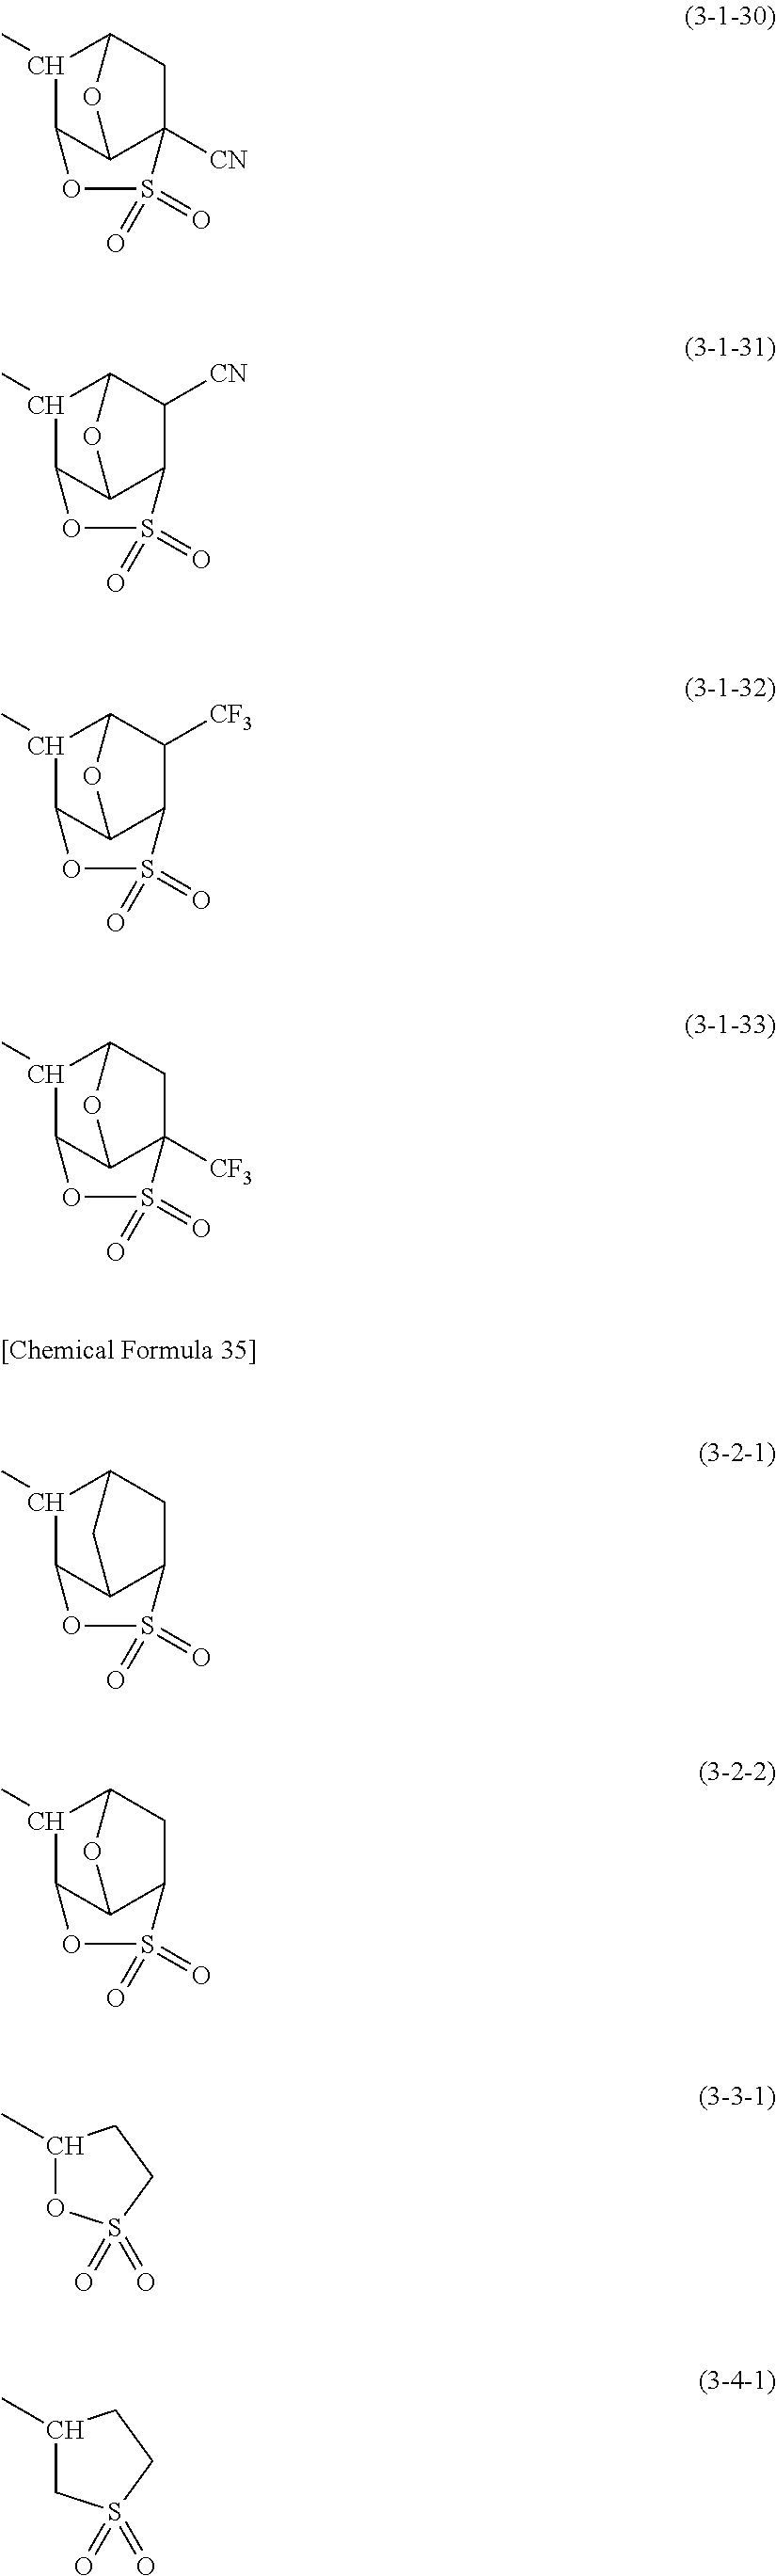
C12([CN])C3C(C(C)C(C1)O3)OS2(=O)=O.C12C3C(C(C)C(C1[CN])O3)OS2(=O)=O.C12C3C(C(C)C(C1[CF3])O3)OS2(=O)=O.C12([CF3])C3C(C(C)C(C1)O3)OS2(=O)=O.C12C3C(C(C)C(C1)C3)OS2(=O)=O.C12C3C(C(C)C(C1)O3)OS2(=O)=O.C1(C)OS(=O)(=O)CC1.C1(C)CS(=O)(=O)CC1
